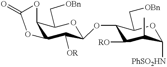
O=C1OC2C(C([OR])C(OC3C([RO])C(C)C([PhSO2HN])OC3C[OBn])OC2C[OBn])O1
